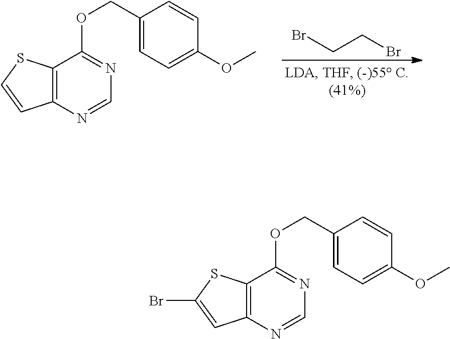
C12=C(N=CN=C1OCC1=CC=C(OC)C=C1)C=CS2.BrCCBr.C12=C(N=CN=C1OCC1=CC=C(OC)C=C1)C=C(Br)S2
